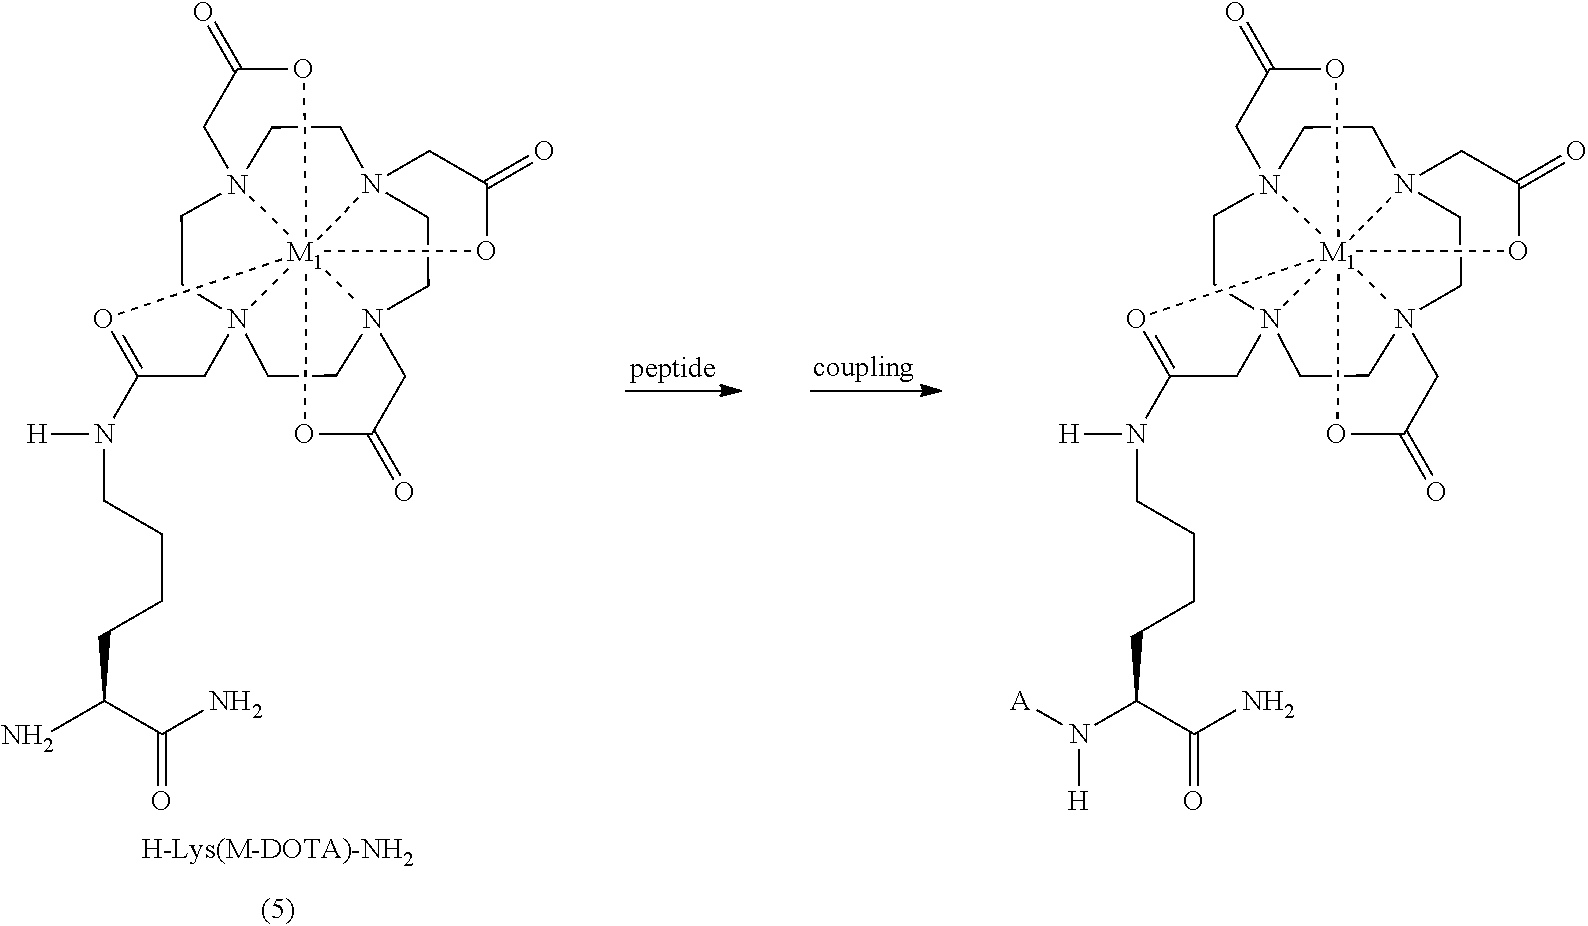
NC(C(N)=O)CCCCN(C1=O[M1]23456(C)N7(CCN2(CCN3(CCN(CC7)CC(=O)O4)CC(=O)O5)CC(=O)O6)C1)[H].[H-Lys(M-DOTA)-NH2].N(C(C(N)=O)CCCCN(C1=O[M1]23456(C)N7(CCN2(CCN3(CCN(CC7)CC(=O)O4)CC(=O)O5)CC(=O)O6)C1)[H])([A])[H]
